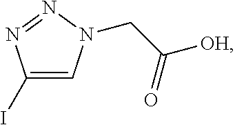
C1(I)=CN(CC([OH])=O)N=N1
